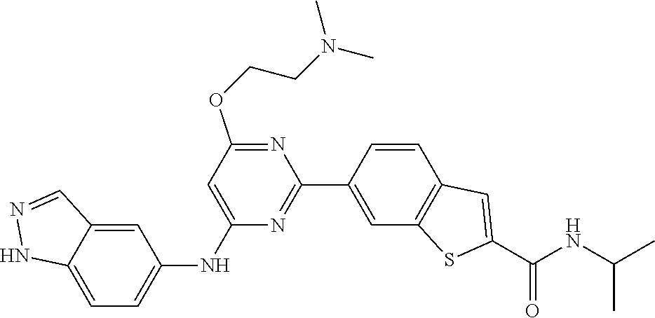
C1=C(NC2=CC=C3C(=C2)C=NN3)N=C(C2=CC3=C(C=C2)C=C(C(NC(C)C)=O)S3)N=C1OCCN(C)C
